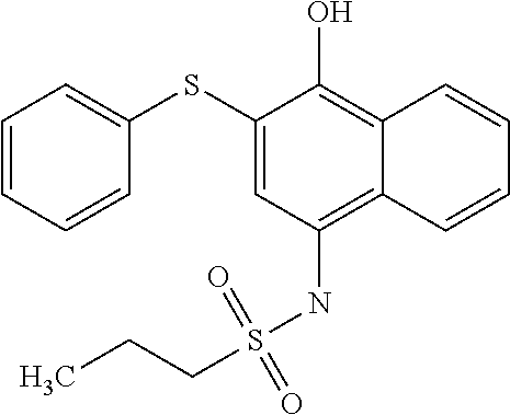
C1(SC2=CC=CC=C2)=CC(NS(CCC)(=O)=O)=C2C(=C1O)C=CC=C2
